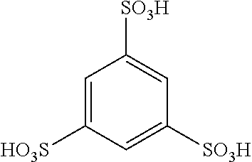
C1=C([HO3S])C=C([SO3H])C=C1[SO3H]
